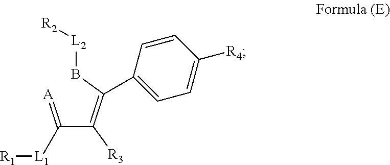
C1(C(=C(C(=[A])[L1][R1])[R3])B[L2][R2])=CC=C([R4])C=C1
